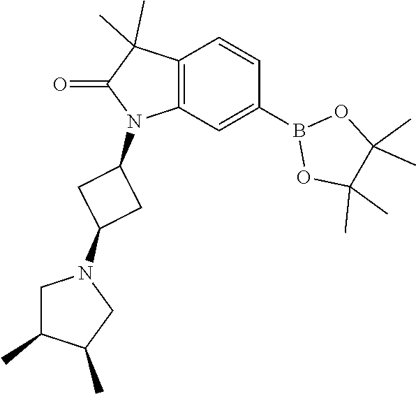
C12=C(C=C(B3OC(C)(C)C(C)(C)O3)C=C1)N(C1CC(N3CC(C)C(C)C3)C1)C(=O)C2(C)C
